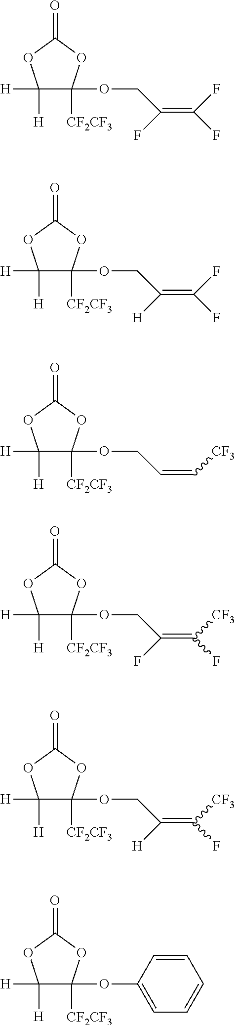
C1([H])([H])C(OCC(=C(F)F)F)([CF2CF3])OC(=O)O1.C1([H])([H])C(OCC(=C(F)F)[H])([CF2CF3])OC(=O)O1.C1([H])([H])C(OCC=C[CF3])([CF2CF3])OC(=O)O1.C1([H])([H])C(OCC(=C([CF3])F)F)([CF2CF3])OC(=O)O1.C1([H])([H])C(OCC(=C([CF3])F)[H])([CF2CF3])OC(=O)O1.C1([H])([H])C(OC2=CC=CC=C2)([CF2CF3])OC(=O)O1
